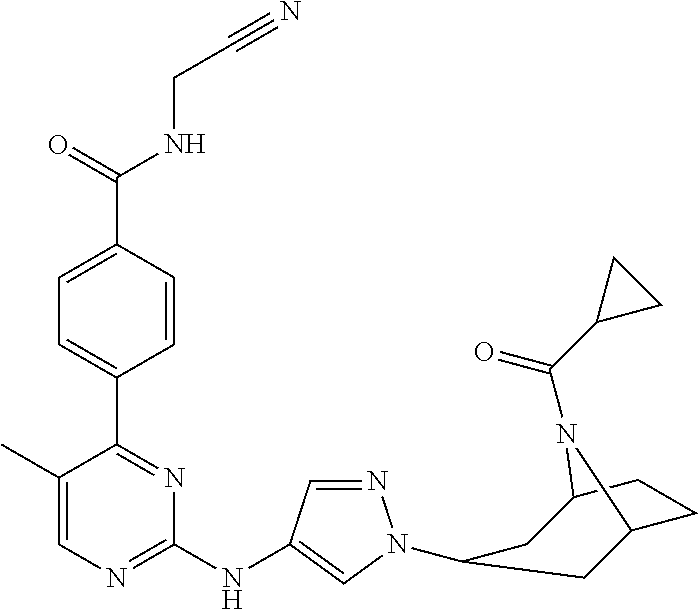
C(CNC(C1=CC=C(C2=NC(NC3=CN(C4CC5CCC(C4)N5C(C4CC4)=O)N=C3)=NC=C2C)C=C1)=O)#N
